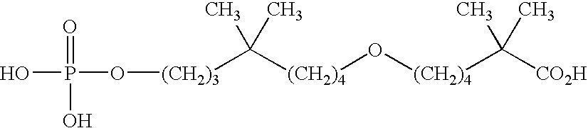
O(P(=O)(O)O)[(CH2)3]C([(CH2)4]O[(CH2)4]C(C)(C)[CO2H])(C)C
